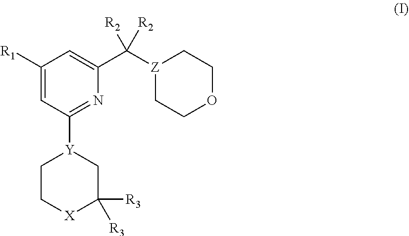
[Z]1(C(C2=CC([R1])=CC([Y]3CC[X]C([R3])([R3])C3)=N2)([R2])[R2])CCOCC1
